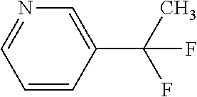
C1=CC(C(C)(F)F)=CN=C1
